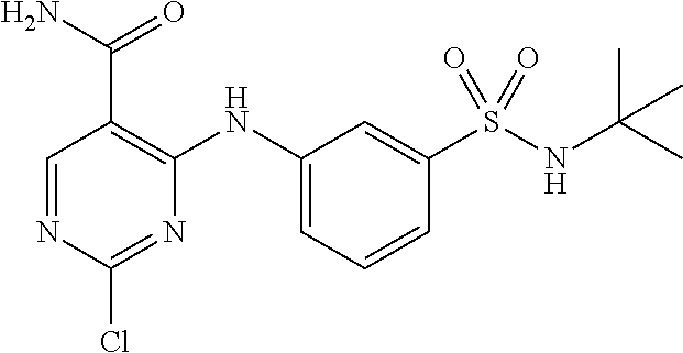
C1=NC(Cl)=NC(NC2=CC=CC(S(NC(C)(C)C)(=O)=O)=C2)=C1C(N)=O
